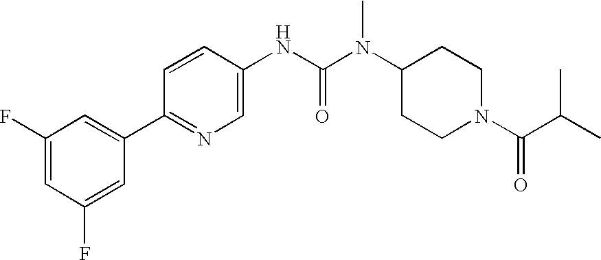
C1(F)=CC(F)=CC(C2=NC=C(NC(N(C3CCN(C(=O)C(C)C)CC3)C)=O)C=C2)=C1
